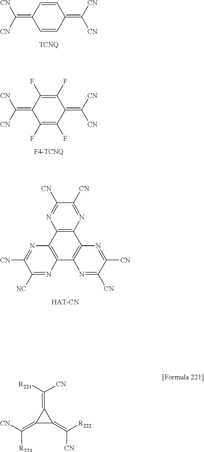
C1=CC(=C([CN])[CN])C=CC1=C([CN])[CN].C1(F)=C(F)C(=C([CN])[CN])C(F)=C(F)C1=C([CN])[CN].C12=C(N=C([CN])C([CN])=N1)C1=C(C3=C2N=C([CN])C([NC])=N3)N=C([CN])C([CN])=N1.C1(=C([CN])[R223])C(=C([R222])[CN])C1=C([R221])[CN]
